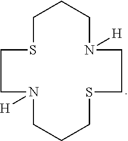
N1([H])CCCSCCN([H])CCCSCC1
